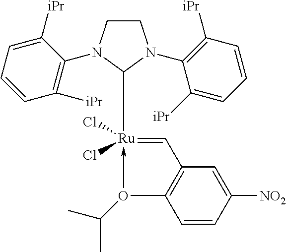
C1CN(C2=C([iPr])C=CC=C2[iPr])C([Ru]2(Cl)(Cl)-O(C(C)C)C3=C(C=C([NO2])C=C3)C=2)N1C1=C([iPr])C=CC=C1[iPr]
